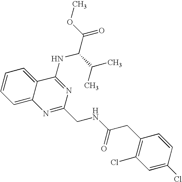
C12=CC=CC=C1C(NC(C(=O)OC)C(C)C)=NC(CNC(=O)CC1=C(Cl)C=C(Cl)C=C1)=N2
